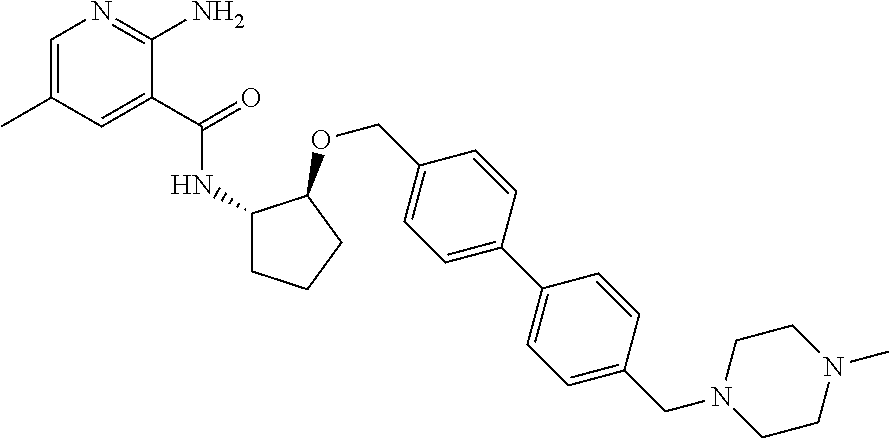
CC1=CN=C(N)C(C(=O)NC2CCCC2OCC2=CC=C(C3=CC=C(CN4CCN(C)CC4)C=C3)C=C2)=C1
